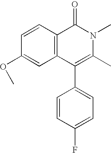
C1=CC2=C(C=C1OC)C(C1=CC=C(F)C=C1)=C(C)N(C)C2=O
